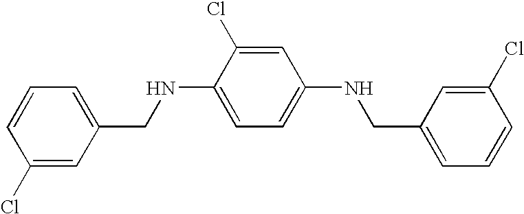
C1=CC(Cl)=CC(CNC2=CC=C(NCC3=CC=CC(Cl)=C3)C=C2Cl)=C1
